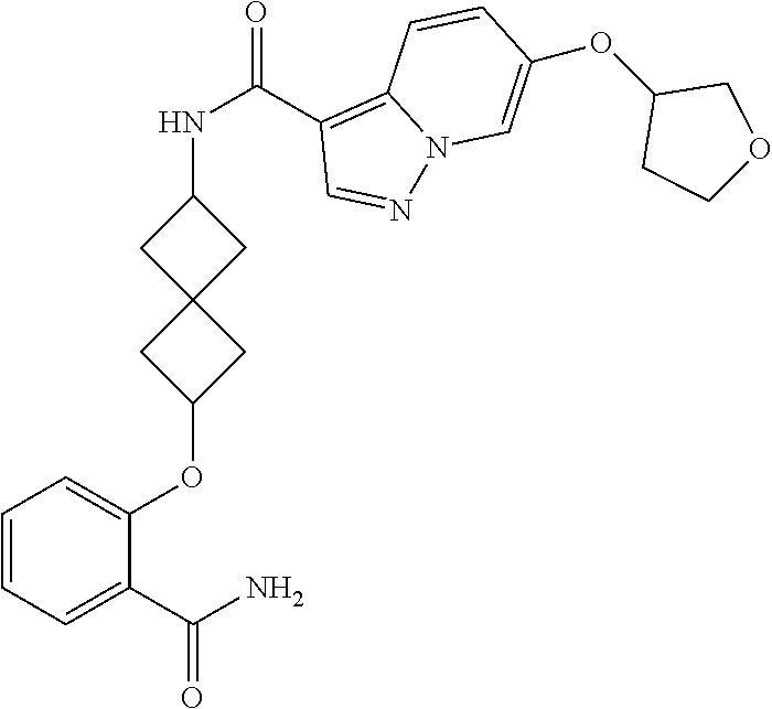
C1(C(N)=O)=CC=CC=C1OC1CC2(C1)CC(NC(C1=C3N(N=C1)C=C(OC1CCOC1)C=C3)=O)C2
